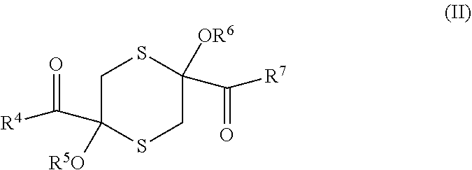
C1C(C([R4])=O)([R5O])SCC(C([R7])=O)([OR6])S1
